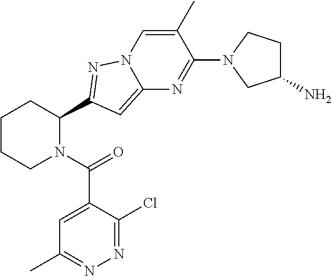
C1CCN(C(=O)C2=CC(C)=NN=C2Cl)C(C2=NN3C(=C2)N=C(N2CC(N)CC2)C(C)=C3)C1
